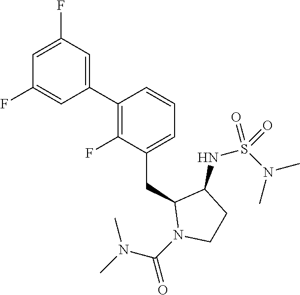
C1(C2=C(F)C(CC3N(C(=O)N(C)C)CCC3NS(N(C)C)(=O)=O)=CC=C2)=CC(F)=CC(F)=C1
